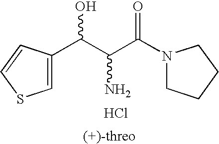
Cl.C(C(C(N1CCCC1)=O)N)(O)C1=CSC=C1
